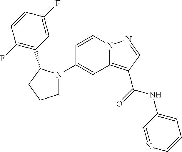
C1=CN2C(=C(C(=O)NC3=CC=CN=C3)C=N2)C=C1N1CCCC1C1=C(F)C=CC(F)=C1
